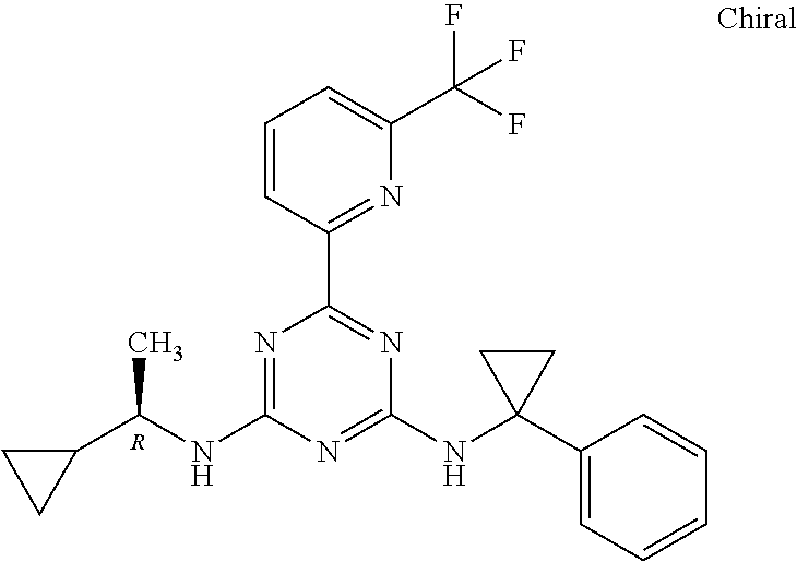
N1=C(NC(C2CC2)C)N=C(NC2(C3=CC=CC=C3)CC2)N=C1C1=NC(C(F)(F)F)=CC=C1.[R]
